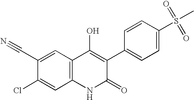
C12=C(NC(=O)C(C3=CC=C(S(C)(=O)=O)C=C3)=C1O)C=C(Cl)C(C#N)=C2
